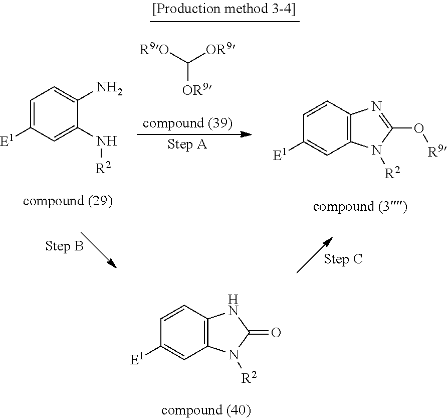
C1=CC2=C(C=C1[E1])N([R2])C(=O)N2.C([OR9])([R9O])[OR9].C1=C([E1])C=C(N[R2])C(N)=C1.C1=CC2=C(C=C1[E1])N([R2])C(O[R9])=N2
